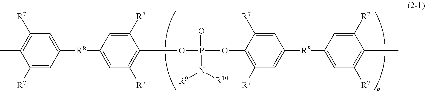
C1([R7])=CC([R8]C2=CC([R7])=C(OP(OC3=C([R7])C=C([R8]C4=CC([R7])=C(C)C([R7])=C4)C=C3[R7])(=O)N([R10])[R9])C([R7])=C2)=CC([R7])=C1C
